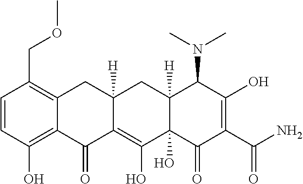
C1=CC(O)=C2C(=C1COC)CC1([H])C(=C(O)C3(O)C([H])(C1)C(N(C)C)C(O)=C(C(N)=O)C3=O)C2=O
